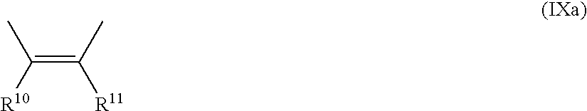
C(=C(C)[R11])([R10])C
